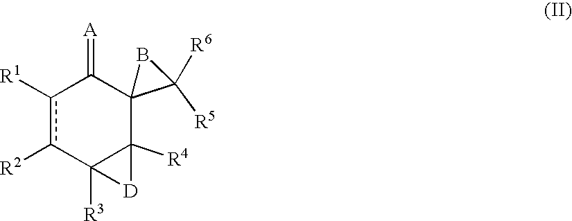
c1([R1])c([R2])C2([R3])C([R4])(C3(C1=[A])C([R5])([R6])B3)[D]2
